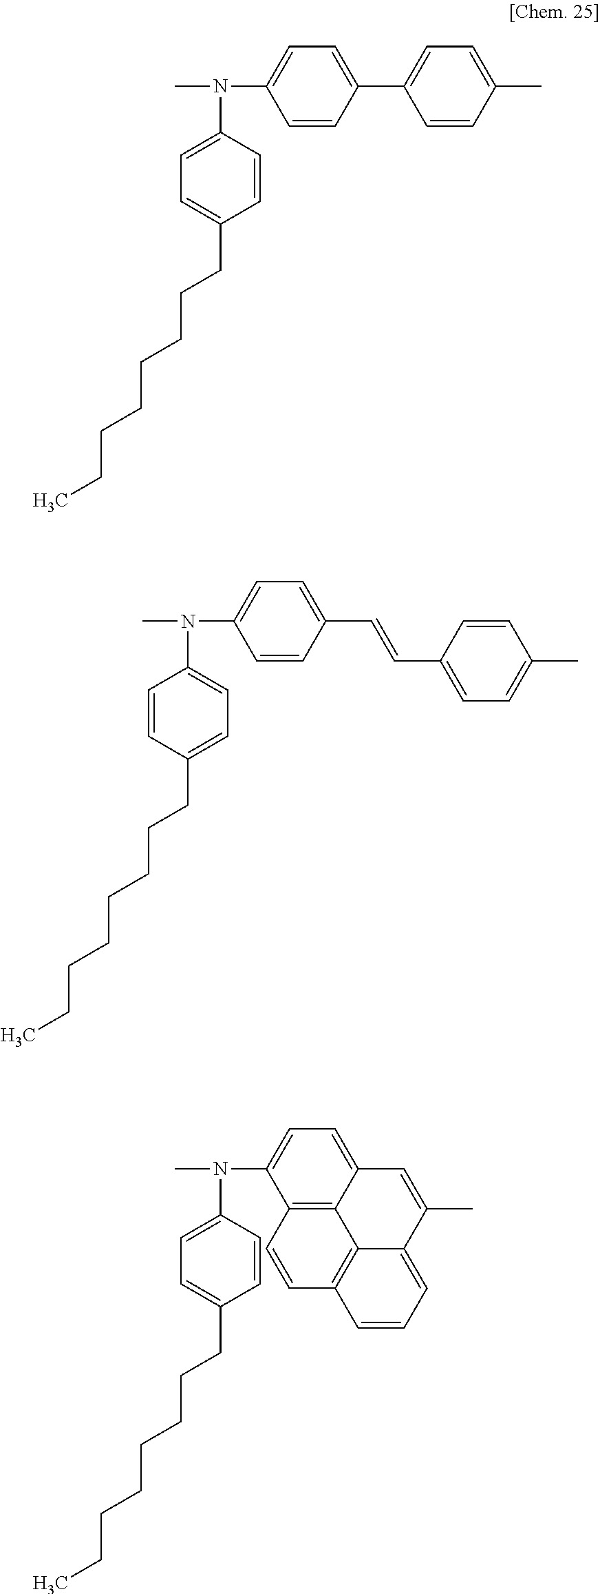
C1=CC(C)=CC=C1C1=CC=C(N(C)C2=CC=C(CCCCCCCC)C=C2)C=C1.C(C1=CC=C(N(C)C2=CC=C(CCCCCCCC)C=C2)C=C1)=CC1=CC=C(C)C=C1.C12=CC=C(N(C)C3=CC=C(CCCCCCCC)C=C3)C3=C1C1=C(C=C3)C=CC=C1C(C)=C2
